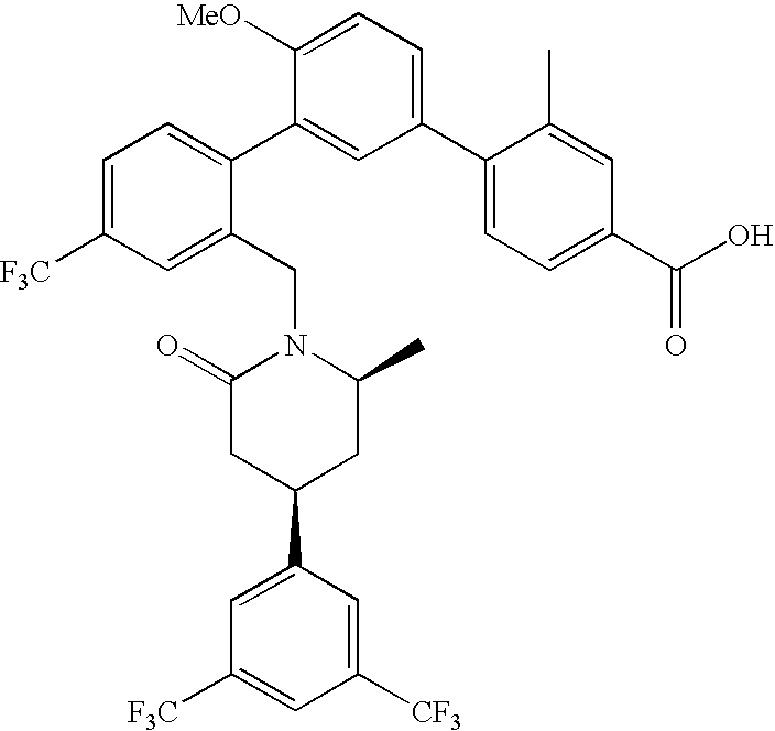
C1(C2=CC=C(C(O)=O)C=C2C)=CC=C([MeO])C(C2=CC=C([F3C])C=C2CN2C(=O)CC(C3=CC([F3C])=CC([CF3])=C3)CC2C)=C1
